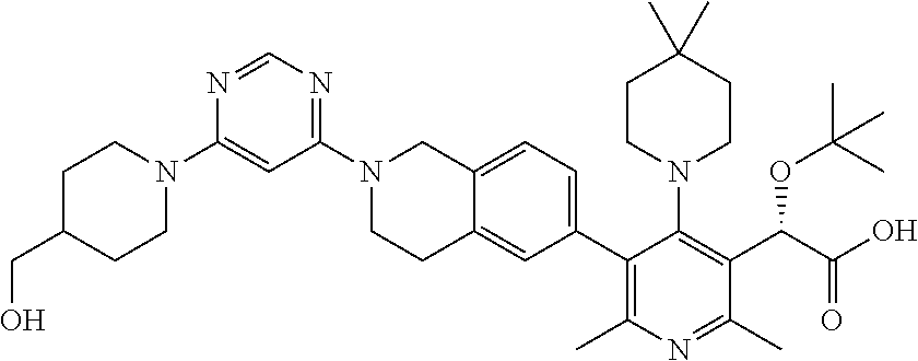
N1(C2=NC=NC(N3CCC(CO)CC3)=C2)CCC2=CC(C3=C(C)N=C(C)C(C(C(O)=O)OC(C)(C)C)=C3N3CCC(C)(C)CC3)=CC=C2C1
